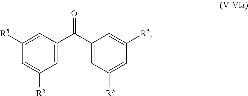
C1(C(=O)C2=CC([R5])=CC([R5])=C2)=CC([R5])=CC([R5])=C1
